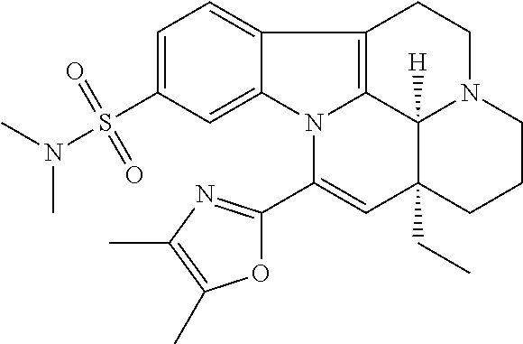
C1=C(S(N(C)C)(=O)=O)C=C2C(=C1)C1=C3N2C(C2=NC(C)=C(C)O2)=CC2(CC)C3([H])N(CC1)CCC2
